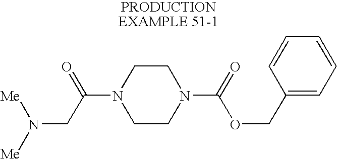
[Me]N([Me])CC(N1CCN(C(=O)OCC2=CC=CC=C2)CC1)=O
